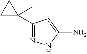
C1C(C2=NNC(N)=C2)(C)C1
